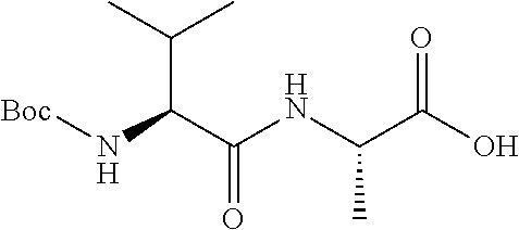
OC(C(NC(C(N[Boc])C(C)C)=O)C)=O
